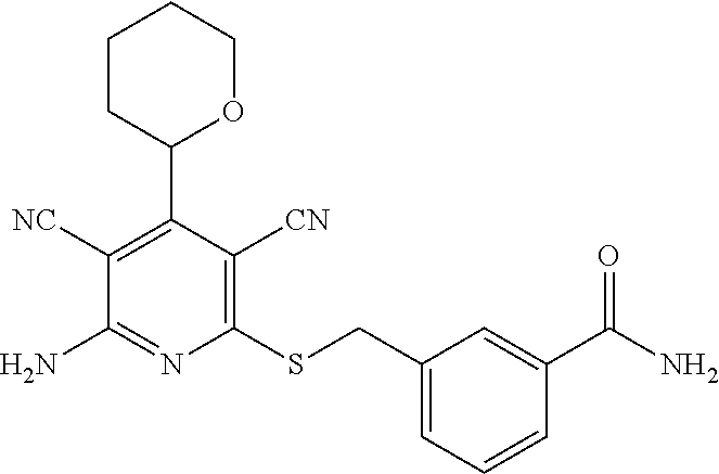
C1(CSC2=C([CN])C(C3OCCCC3)=C([NC])C(N)=N2)=CC=CC(C(N)=O)=C1
